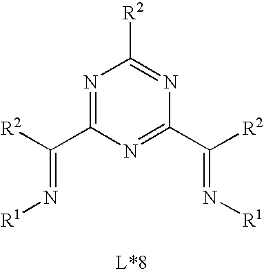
N1=C(C([R2])=N[R1])N=C(C([R2])=N[R1])N=C1[R2]
